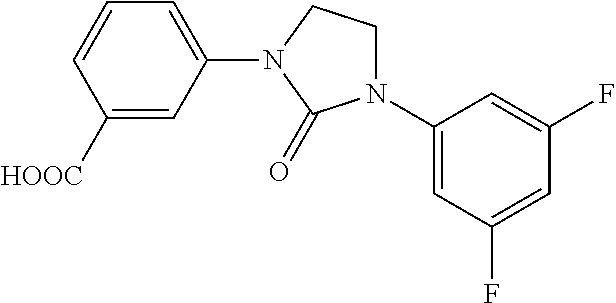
C1([HOOC])=CC(N2CCN(C3=CC(F)=CC(F)=C3)C2=O)=CC=C1
